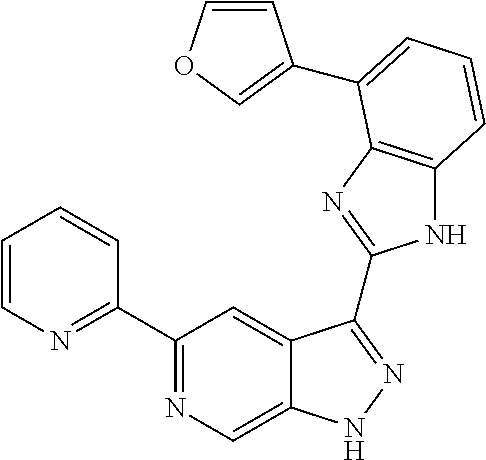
C1(C2=NC=C3C(=C2)C(C2=NC4=C(N2)C=CC=C4C2=COC=C2)=NN3)=NC=CC=C1
